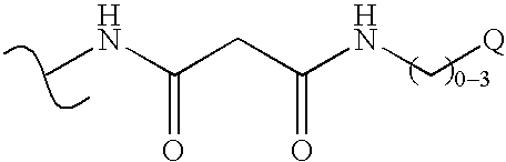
CNC(CC(NC[Q])=O)=O
